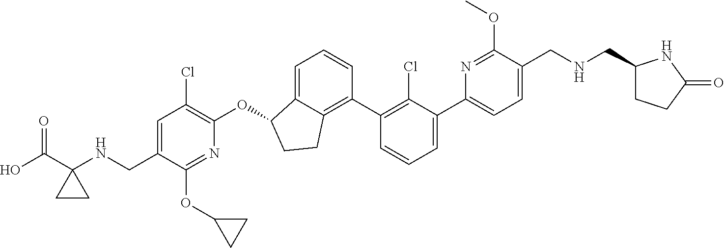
C(C1=CC(Cl)=C(OC2C3=CC=CC(C4=C(Cl)C(C5=CC=C(CNCC6CCC(=O)N6)C(OC)=N5)=CC=C4)=C3CC2)N=C1OC1CC1)NC1(C(O)=O)CC1
